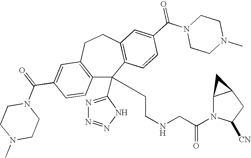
C1(C(=O)N2CCN(C)CC2)=CC2=C(C=C1)C(C1=NN=NN1)(CCNCC(N1C([CN])CC3C1C3)=O)C1=C(CC2)C=C(C(N2CCN(C)CC2)=O)C=C1
